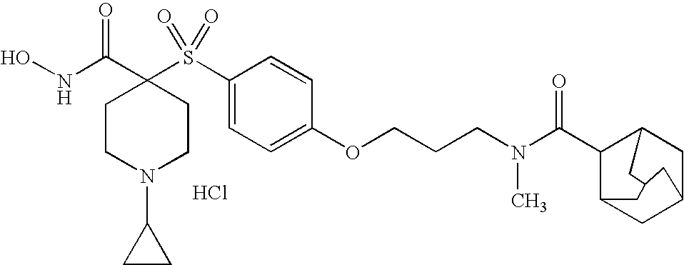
N(C(C1(S(C2=CC=C(OCCCN(C(C3C4CC5CC3CC(C5)C4)=O)C)C=C2)(=O)=O)CCN(C2CC2)CC1)=O)O.Cl
